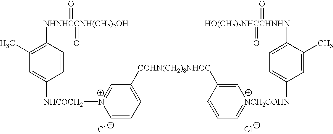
[Cl-].[Cl-].[NHNHCCNH(CH2)2OH](C1=C(C)C=C([NHCOCH2][N+]2=CC([COHN(CH2)8NHOC]C3=C[NCH2COHN](C4=CC=C([HO(CH2)2NHCCHNHN](=O)=O)C(C)=C4)=CC=C3)=CC=C2)C=C1)(=O)=O
